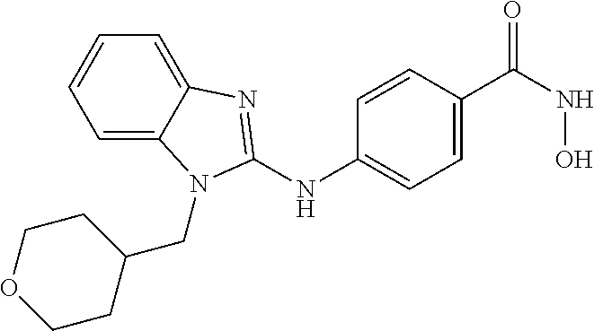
C1=C2C(=CC=C1)N=C(NC1=CC=C(C(NO)=O)C=C1)N2CC1CCOCC1
